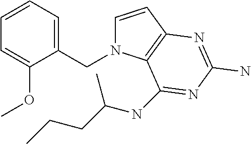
C1=CC2=C(N1CC1=CC=CC=C1OC)C(NC(CCC)C)=NC(N)=N2
